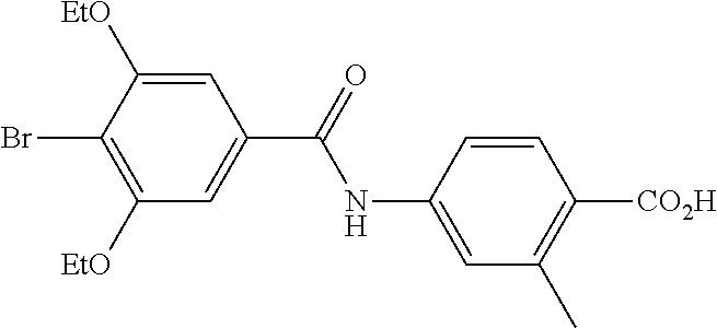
C1=C(NC(=O)C2=CC([EtO])=C(Br)C([EtO])=C2)C=CC([CO2H])=C1C
